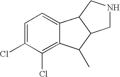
C1=C(Cl)C(Cl)=C2C(=C1)C1C(C2C)CNC1
